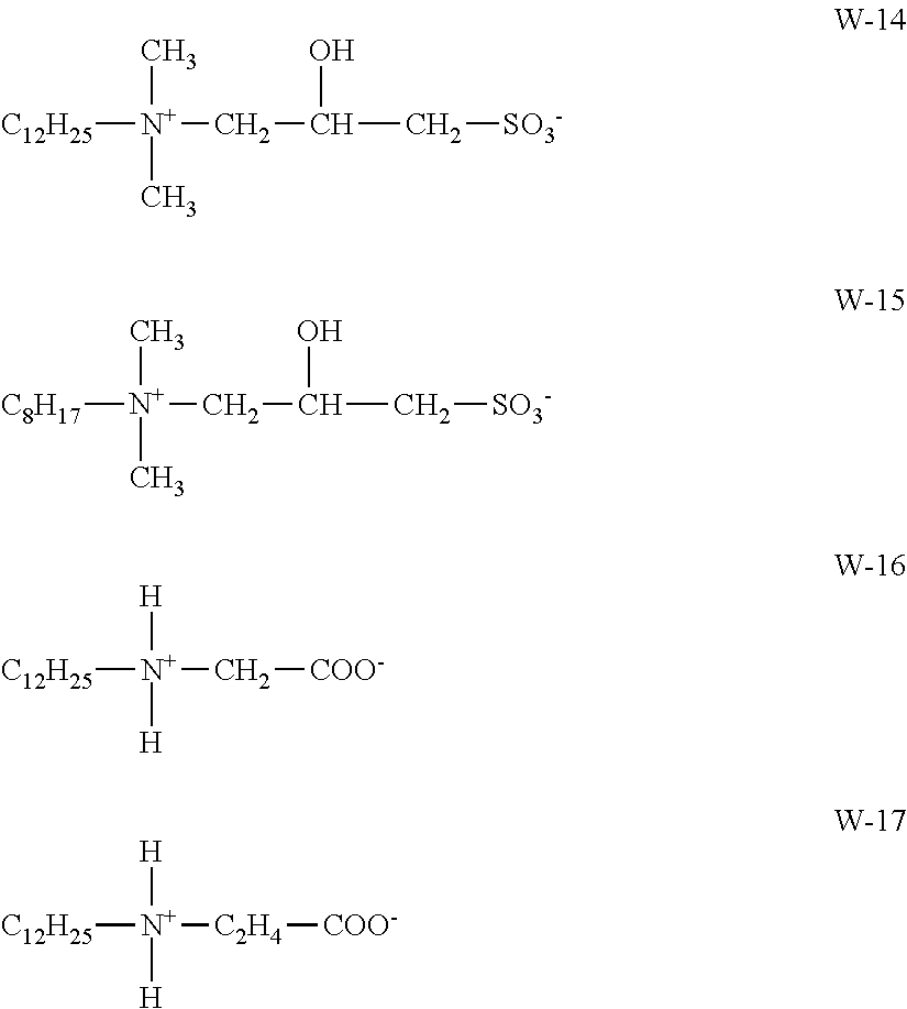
[C12H25][N+](CC(C[SO3-])O)(C)C.[C8H17][N+](CC(C[SO3-])O)(C)C.[C12H25][N+](C[COO-])([H])[H].[C12H25][N+]([C2H4][COO-])([H])[H]
